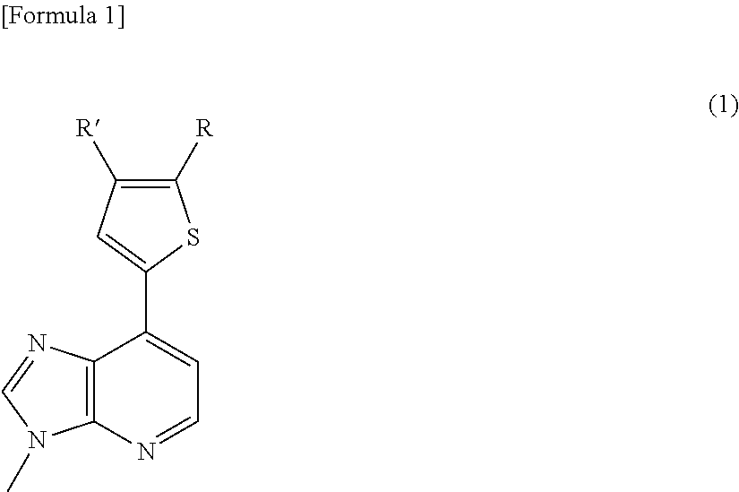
C1([R])=C([R])C=C(C2=CC=NC3=C2N=CN3C)S1
